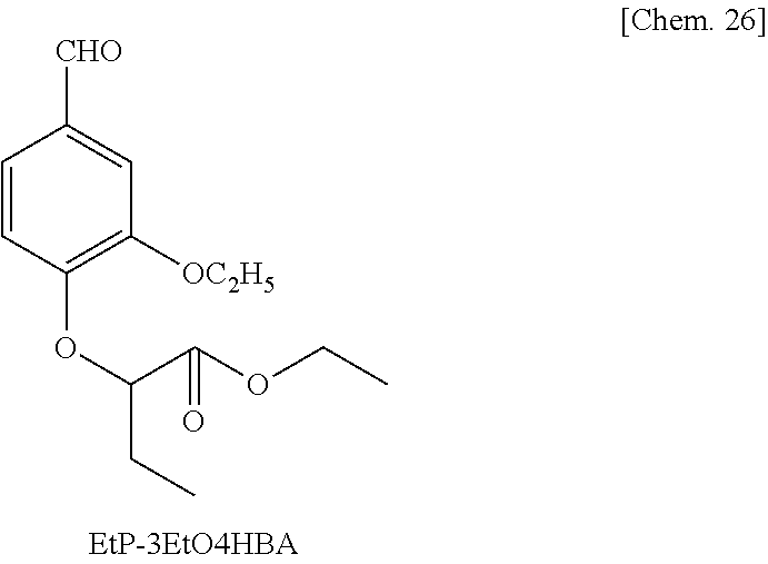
C1=CC(OC(CC)C(OCC)=O)=C([OC2H5])C=C1[CHO]
